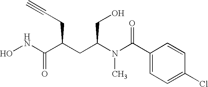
N(C(C(CC(N(C(C1=CC=C(Cl)C=C1)=O)C)CO)CC#C)=O)O
